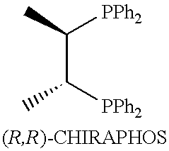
C(C(C)[PPh2])([PPh2])C
